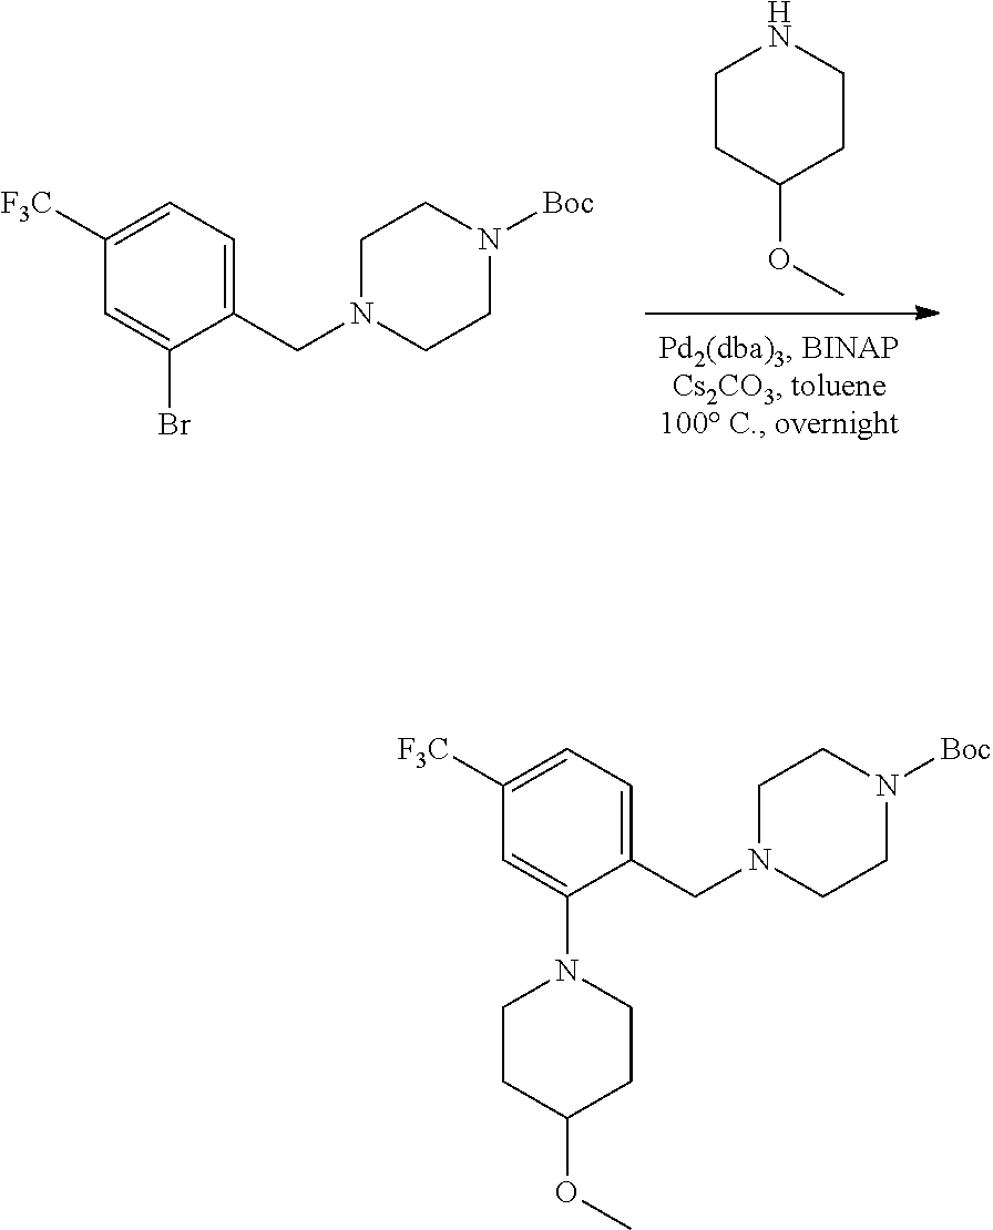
C1CC(OC)CCN1.C1N(CC2=CC=C([F3C])C=C2Br)CCN([Boc])C1.C1N(CC2=CC=C([F3C])C=C2N2CCC(OC)CC2)CCN([Boc])C1
